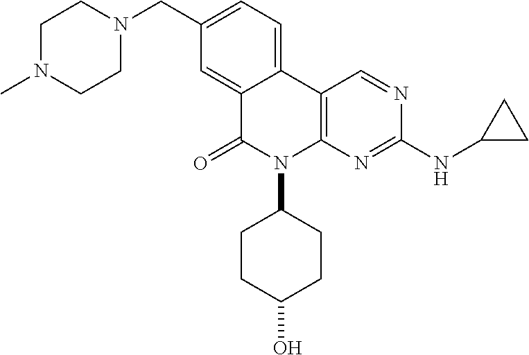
C1N(C)CCN(CC2=CC=C3C(=C2)C(=O)N(C2CCC(O)CC2)C2=C3C=NC(NC3CC3)=N2)C1
